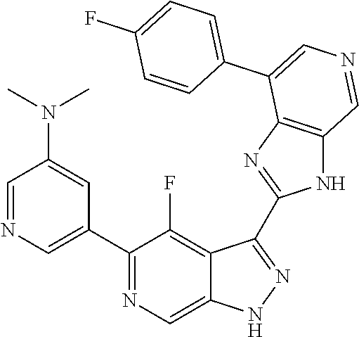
C1(C2=CN=CC(N(C)C)=C2)=NC=C2C(=C1F)C(C1=NC3=C(N1)C=NC=C3C1=CC=C(F)C=C1)=NN2
